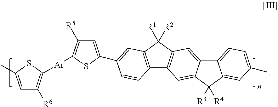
C12=C(C=C(C3=CC([R5])=C([Ar]C4=C([R6])C=C(C)S4)S3)C=C1)C([R2])([R1])C1=C2C=C2C(=C1)C1=CC=C(C)C=C1C2([R4])[R3]
